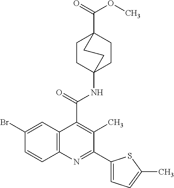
C1CC2(NC(C3=C(C)C(C4=CC=C(C)S4)=NC4=C3C=C(Br)C=C4)=O)CCC1(C(=O)OC)CC2
